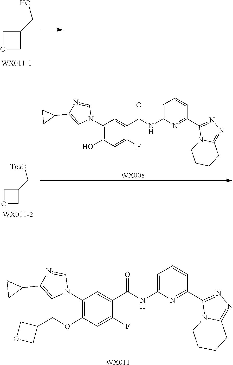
C1(N2C=NC(C3CC3)=C2)=C(OCC2COC2)C=C(F)C(C(NC2=CC=CC(C3=NN=C4N3CCCC4)=N2)=O)=C1.[WX011].C1OCC1CO.C1OCC1C[TosO].[WX008].C1(N2C=NC(C3CC3)=C2)=C(O)C=C(F)C(C(NC2=CC=CC(C3=NN=C4N3CCCC4)=N2)=O)=C1
